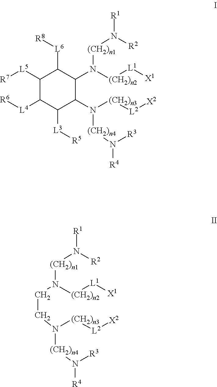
C1([L5][R7])C([L4][R6])C([L3][R5])C(N([(CH2)n3][L2][X2])[(CH2)n4]N([R3])[R4])C(N([(CH2)n2][L1][X1])[(CH2)n1]N([R2])[R1])C1[L6][R8].C(CN([(CH2)n2][L1][X1])[(CH2)n1]N([R2])[R1])N([(CH2)n3][L2][X2])[(CH2)n4]N([R3])[R4]
